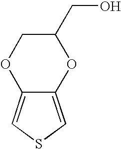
C12=CSC=C1OC(CO)CO2
